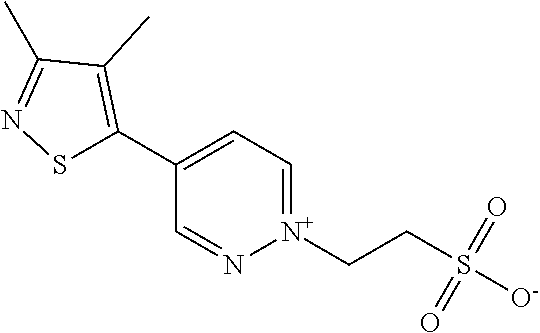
C1(C2=C(C)C(C)=NS2)=CC=[N+](CCS([O-])(=O)=O)N=C1
